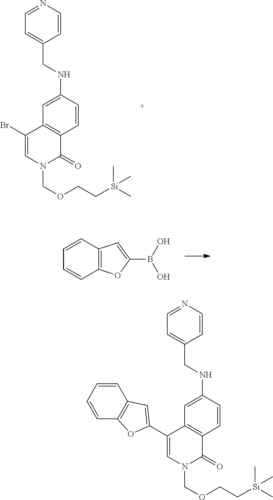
C1=CC(NCC2=CC=NC=C2)=CC2=C1C(=O)N(COCC[Si](C)(C)C)C=C2Br.C1=CC=CC2=C1C=C(B(O)O)O2.C1=CC(NCC2=CC=NC=C2)=CC2=C1C(=O)N(COCC[Si](C)(C)C)C=C2C1=CC2=C(C=CC=C2)O1
